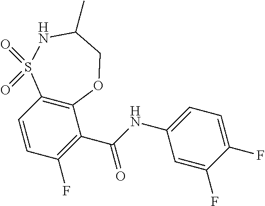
C1=CC(F)=C(C(NC2=CC=C(F)C(F)=C2)=O)C2=C1S(=O)(=O)NC(C)CO2
